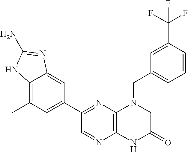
C12=C(C)C=C(C3=NC4=C(N=C3)NC(=O)CN4CC3=CC=CC(C(F)(F)F)=C3)C=C1N=C(N)N2
